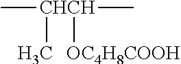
C[CHCH](C)([OC4H8COOH])C
